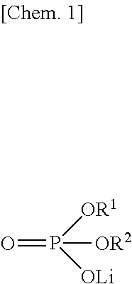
O=P([OR1])([OLi])[OR2]
